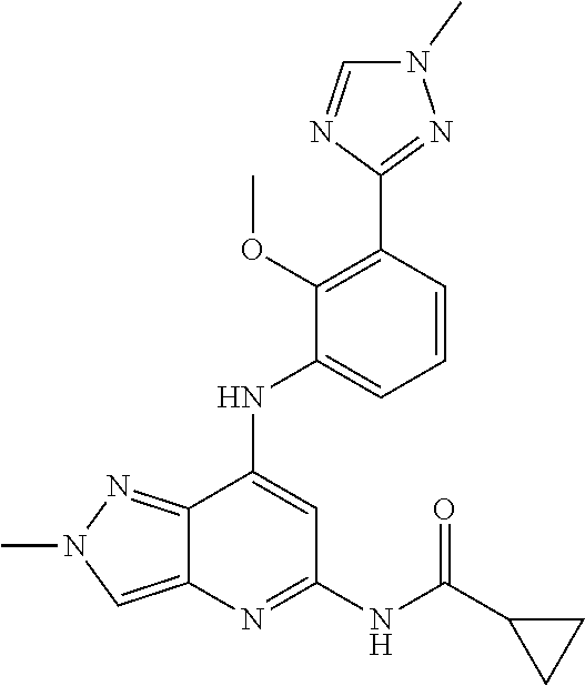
C12=NN(C)C=C1N=C(NC(C1CC1)=O)C=C2NC1=CC=CC(C2=NN(C)C=N2)=C1OC
